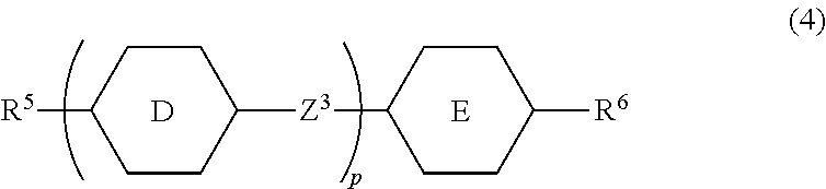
[R5]C1CCC([Z3]C2CCC([R6])CC2)CC1.[D].[E]
